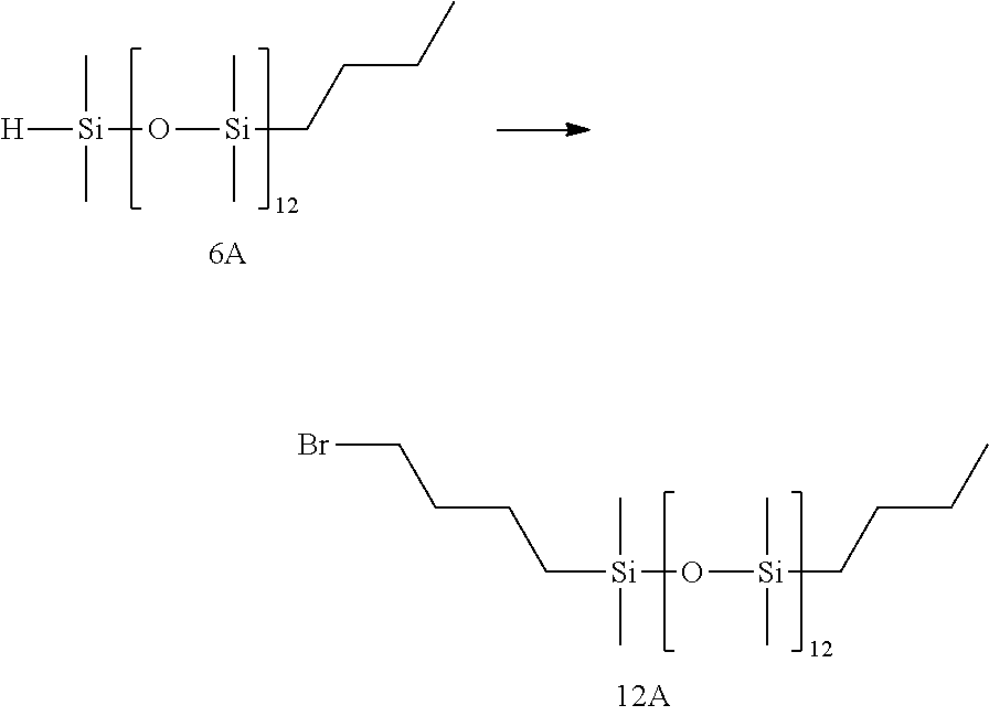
[H][Si](C)(C)O[Si](C)(C)CCCC.C([Si](C)(C)O[Si](C)(C)CCCC)CCCBr
